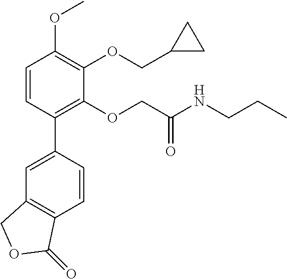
C1=CC(C2=CC3=C(C=C2)C(=O)OC3)=C(OCC(NCCC)=O)C(OCC2CC2)=C1OC
